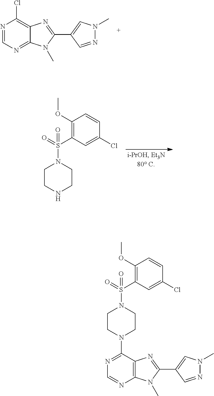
ClC1=C2C(=NC=N1)N(C)C(C1=CN(C)N=C1)=N2.C1CNCCN1S(=O)(=O)C1=C(OC)C=CC(Cl)=C1.C1CN(C2=NC=NC3=C2N=C(C2=CN(C)N=C2)N3C)CCN1S(=O)(=O)C1=C(OC)C=CC(Cl)=C1
